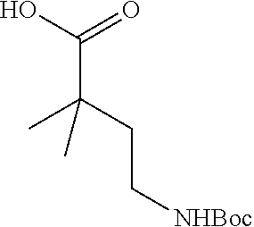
C(C[NHBoc])C(C)(C)C(O)=O
